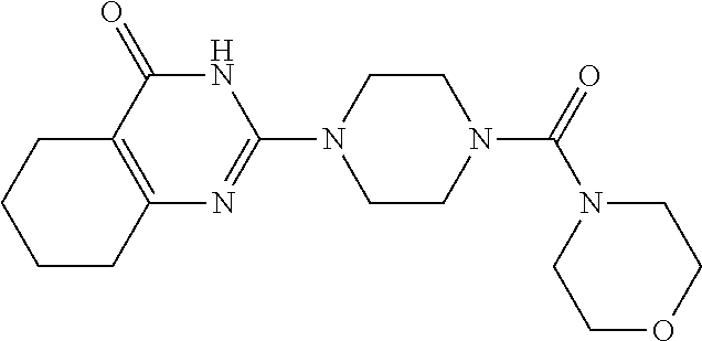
N1(C(N2CCOCC2)=O)CCN(C2=NC3=C(C(=O)N2)CCCC3)CC1
